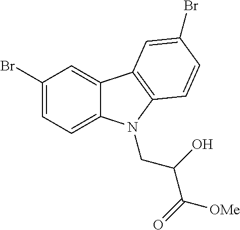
C1(Br)=CC=C2C(=C1)C1=C(N2CC(C([OMe])=O)O)C=CC(Br)=C1
